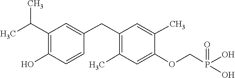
C1(CC2=CC(C(C)C)=C(O)C=C2)=C(C)C=C(OCP(O)(O)=O)C(C)=C1
